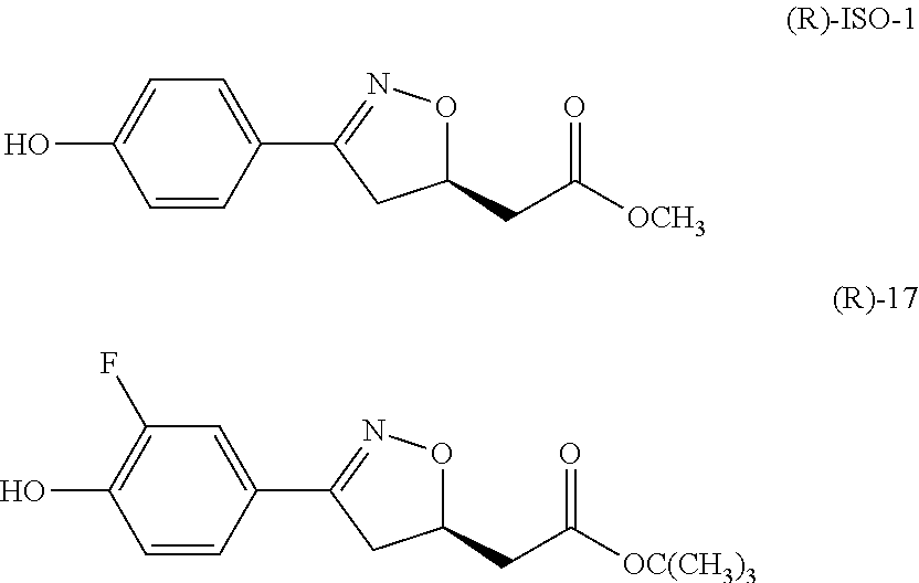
C1=CC(C2=NOC(CC([OCH3])=O)C2)=CC=C1O.C1=CC(C2=NOC(CC([OC(CH3)3])=O)C2)=CC(F)=C1O
